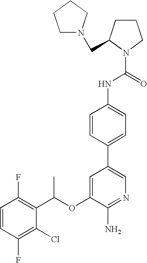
C1=CC(F)=C(C(OC2=CC(C3=CC=C(NC(N4CCCC4CN4CCCC4)=O)C=C3)=CN=C2N)C)C(Cl)=C1F
